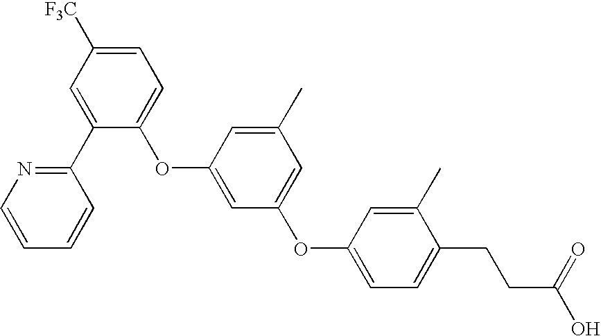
C1(OC2=CC(OC3=CC=C(CCC(O)=O)C(C)=C3)=CC(C)=C2)=CC=C([F3C])C=C1C1=NC=CC=C1
